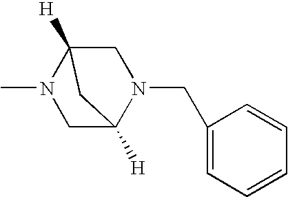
CN1CC2([H])N(CC3=CC=CC=C3)CC1([H])C2
